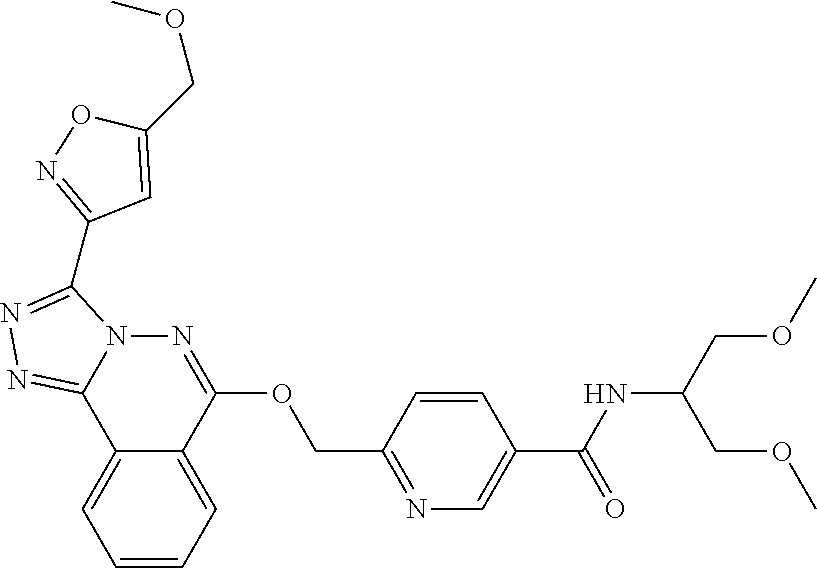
C1=CC=C2C(=C1)C1=NN=C(C3=NOC(COC)=C3)N1N=C2OCC1=NC=C(C(=O)NC(COC)COC)C=C1
